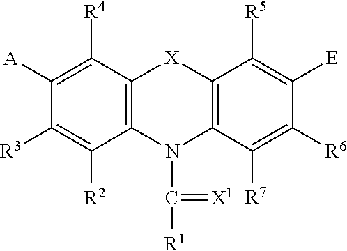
C1([R4])=C([A])C([R3])=C([R2])C2=C1[X]C1=C(N2C([R1])=[X1])C([R7])=C([R6])C([E])=C1[R5]
